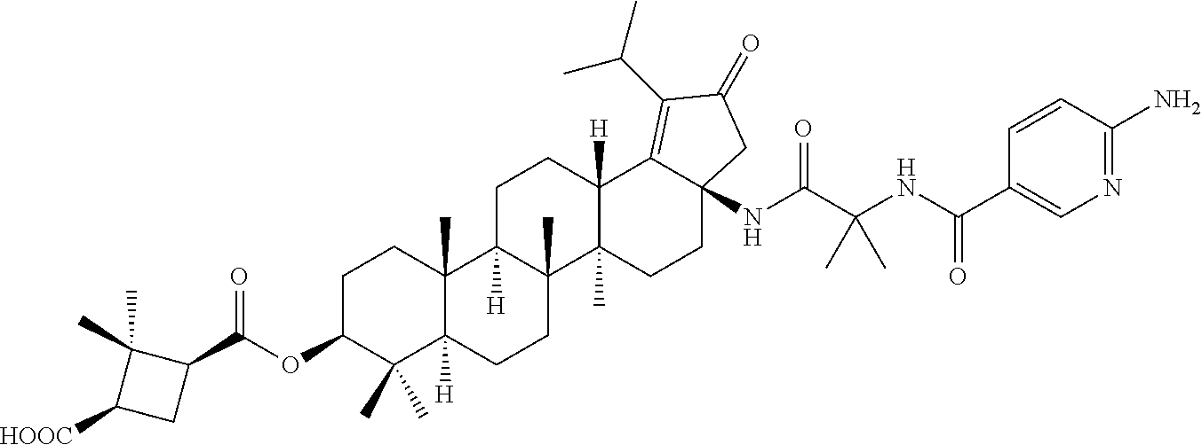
C1(C(NC(C(NC23C(=C(C(C)C)C(=O)C2)C2([H])C(C)(CC3)C3(C)C([H])(CC2)C2(C)C([H])(CC3)C(C)(C)C(OC(C3C(C)(C)C([HOOC])C3)=O)CC2)=O)(C)C)=O)=CN=C(N)C=C1
